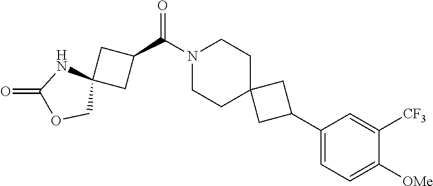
N1(C(C2CC3(C2)NC(=O)OC3)=O)CCC2(CC1)CC(C1=CC=C([OMe])C([CF3])=C1)C2
